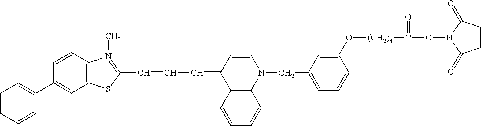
C1=CC2=C(C=C1C1=CC=CC=C1)SC(C=CC=C1C3=C(N(CC4=CC=CC(O[(CH2)3]C(=O)ON5C(=O)CCC5=O)=C4)C=C1)C=CC=C3)=[N+]2C
